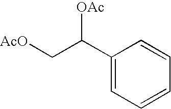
C(C(C1=CC=CC=C1)[OAc])[AcO]
